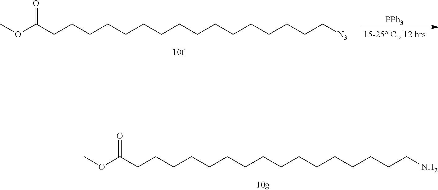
O=C(CCCCCCCCCCCCCCCCN)OC.O=C(CCCCCCCCCCCCCCCC[N3])OC.[PPh3]
